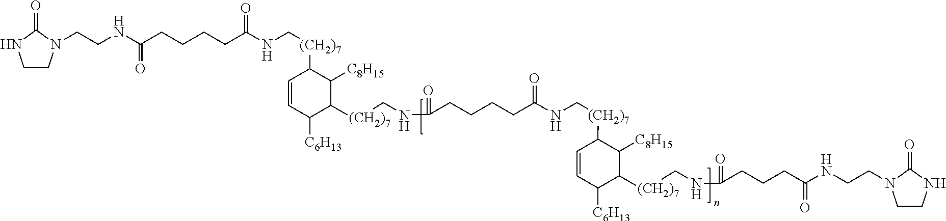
C1CN(CCNC(CCCCC(NC[(CH2)7]C2C=CC([C6H13])C([(CH2)7]CNC(=O)CCCCC(NC[(CH2)7]C3C=CC([C6H13])C([(CH2)7]CNC(=O)CCCC(NCCN4CCNC4=O)=O)C3[C8H15])=O)C2[C8H15])=O)=O)C(=O)N1
